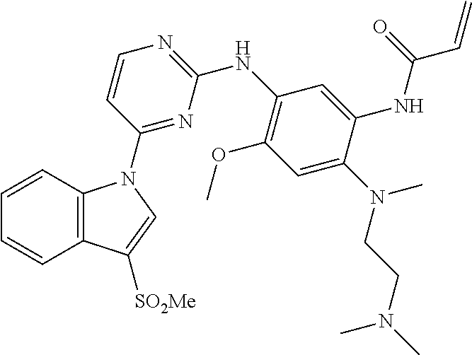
C1=CC2=C(C=C1)N(C1=NC(NC3=C(OC)C=C(N(CCN(C)C)C)C(NC(C=C)=O)=C3)=NC=C1)C=C2[SO2Me]
